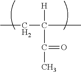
C(C([H])(C(C)=O)C)C
